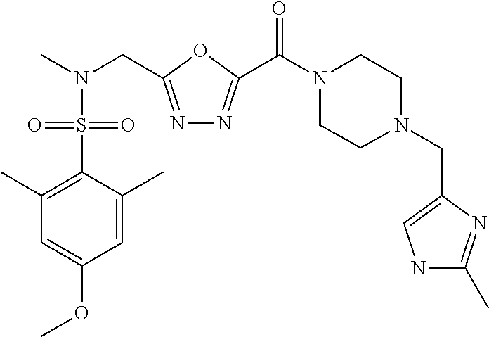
C1N(CC2=CNC(C)=N2)CCN(C(=O)C2=NN=C(CN(C)S(C3=C(C)C=C(OC)C=C3C)(=O)=O)O2)C1
